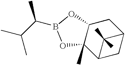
C12C(C)(C3CC(C1)C3(C)C)OB(C(C(C)C)C)O2
